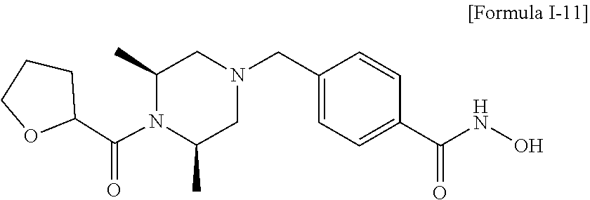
C1OC(C(N2C(C)CN(CC3=CC=C(C(=O)NO)C=C3)CC2C)=O)CC1
